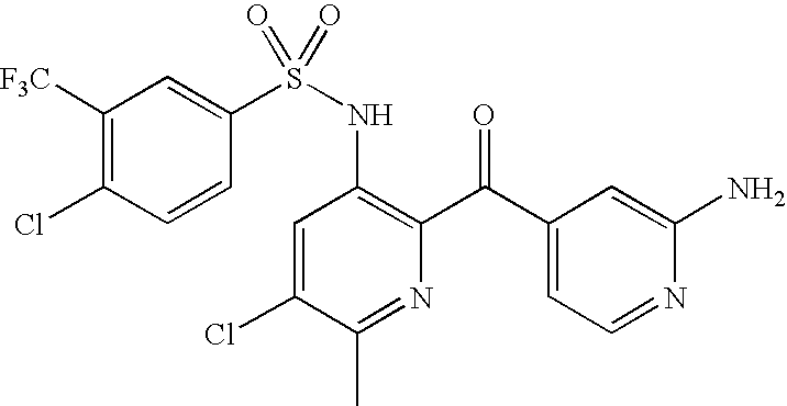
C1([F3C])=C(Cl)C=CC(S(NC2=C(C(C3=CC=NC(N)=C3)=O)N=C(C)C(Cl)=C2)(=O)=O)=C1
